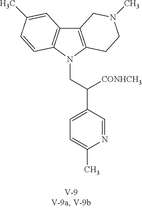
C12=C(N(CC(C3=CC=C(C)N=C3)[CONHCH3])C3=C1C=C(C)C=C3)CCN(C)C2
